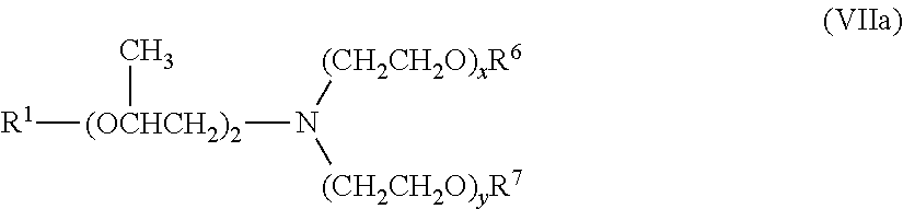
[(CH2CH2O)xR6]N([(CH2CH2O)yR7])[(OCHCH2)2]([R1])C
